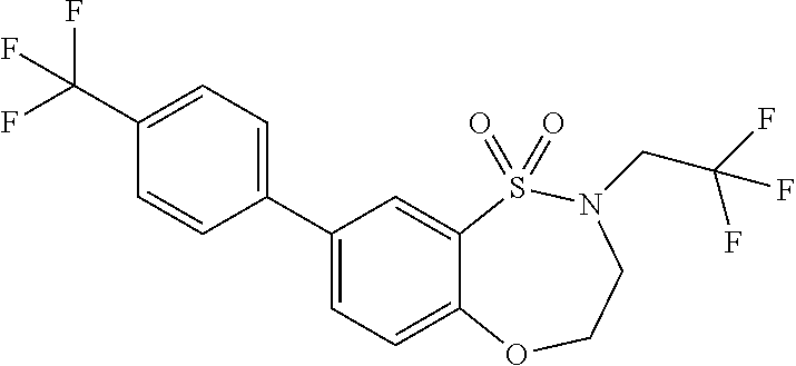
C1(C2=CC=C(C(F)(F)F)C=C2)=CC=C2C(=C1)S(=O)(=O)N(CC(F)(F)F)CCO2
